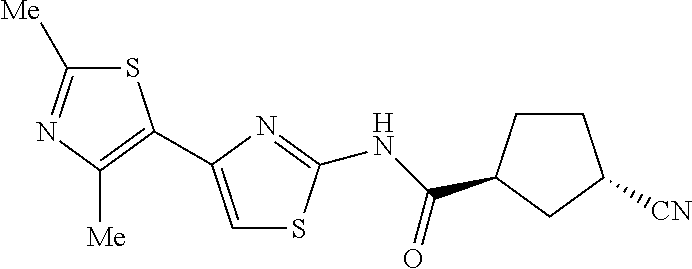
S1C([Me])=NC([Me])=C1C1=CSC(NC(=O)C2CCC([CN])C2)=N1
